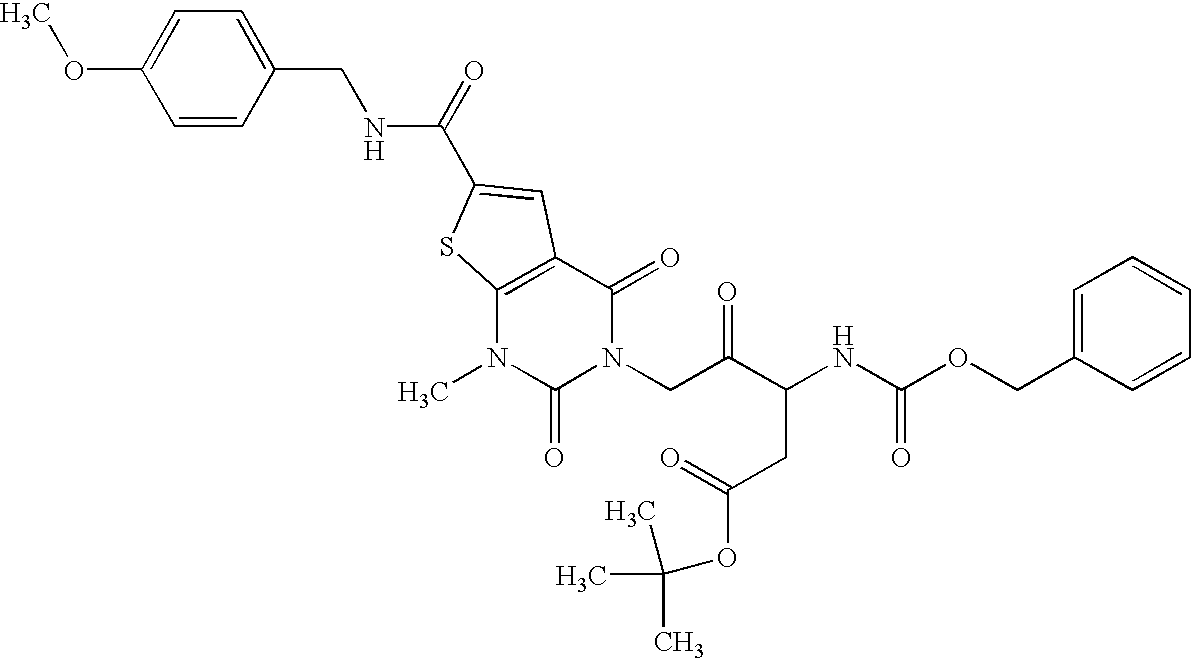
C1=CC(CNC(=O)C2=CC3=C(N(C)C(=O)N(CC(C(NC(OCC4=CC=CC=C4)=O)CC(OC(C)(C)C)=O)=O)C3=O)S2)=CC=C1OC
